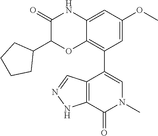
C1(=O)C(C2CCCC2)OC2=C(C3=CN(C)C(=O)C4=C3C=NN4)C=C(OC)C=C2N1
